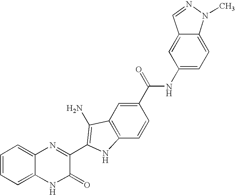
C1=C2C(=CC=C1)N=C(C1=C(N)C3=C(C=CC(C(=O)NC4=CC=C5C(=C4)C=NN5C)=C3)N1)C(=O)N2
